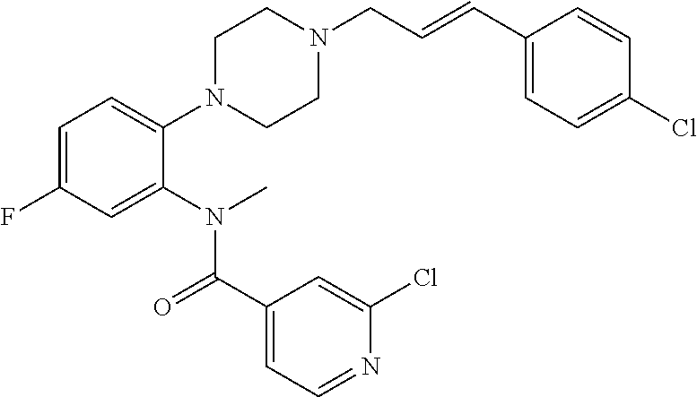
C1=C(F)C=C(N(C(C2=CC=NC(Cl)=C2)=O)C)C(N2CCN(CC=CC3=CC=C(Cl)C=C3)CC2)=C1
